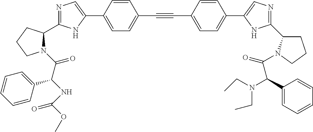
N1=C(C2N(C(C(NC(OC)=O)C3=CC=CC=C3)=O)CCC2)NC(C2=CC=C(C#CC3=CC=C(C4=CN=C(C5CCCN5C(=O)C(C5=CC=CC=C5)N(CC)CC)N4)C=C3)C=C2)=C1
